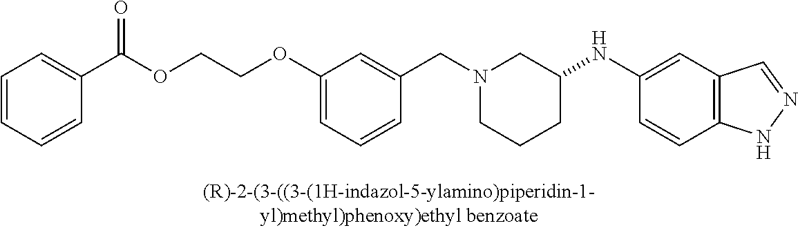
N1(CC2=CC(OCCOC(C3=CC=CC=C3)=O)=CC=C2)CCCC(NC2=CC3=C(C=C2)NN=C3)C1
